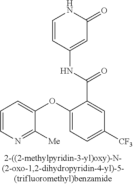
O(C1=CC=C([CF3])C=C1C(=O)NC1=CC(=O)NC=C1)C1=CC=CN=C1[Me]
